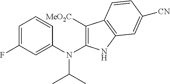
C1=CC=C(F)C=C1N(C1=C([MeO2C])C2=C(N1)C=C([CN])C=C2)C(C)C
